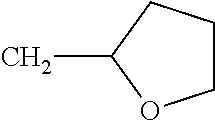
CC1OCCC1
